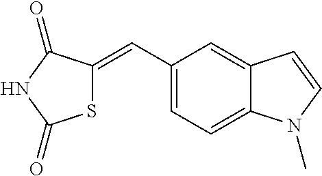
C1(C=C2SC(=O)NC2=O)=CC=C2C(=C1)C=CN2C
